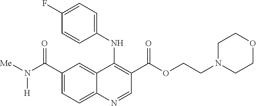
C1(NC2=C(C(OCCN3CCOCC3)=O)C=NC3=CC=C(C(N([Me])[H])=O)C=C23)=CC=C(F)C=C1
